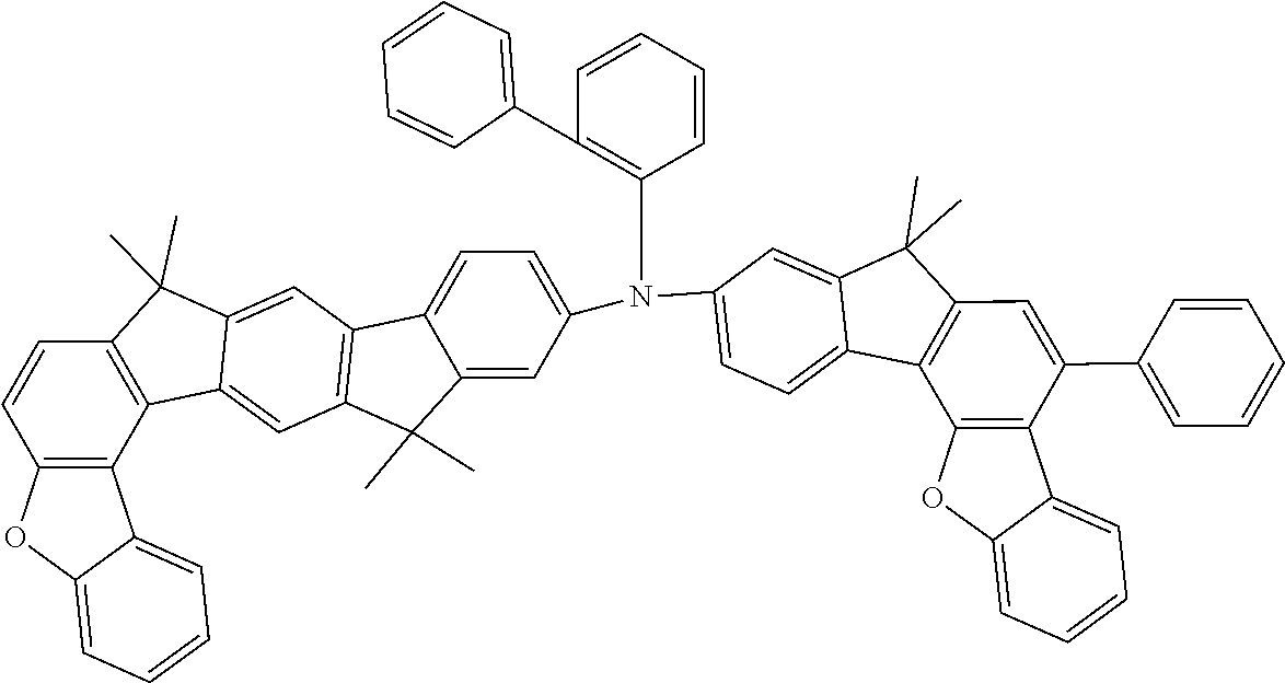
C12=C(C(C)(C)C3=CC4=C(C(C)(C)C5=CC(N(C6=CC=C7C8=C(C=C(C9=CC=CC=C9)C9=C8OC8=CC=CC=C89)C(C)(C)C7=C6)C6=C(C7=CC=CC=C7)C=CC=C6)=CC=C45)C=C13)C=CC1=C2C2=CC=CC=C2O1
